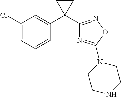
C1(C2(C3=CC(Cl)=CC=C3)CC2)=NOC(N2CCNCC2)=N1
